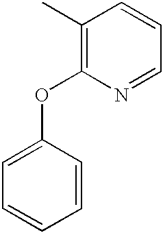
C1(C)=C(OC2=CC=CC=C2)N=CC=C1
